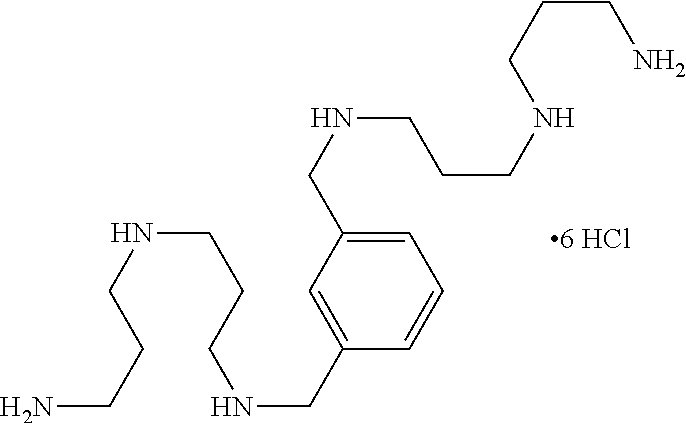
NCCCNCCCNCC1=CC(CNCCCNCCCN)=CC=C1
